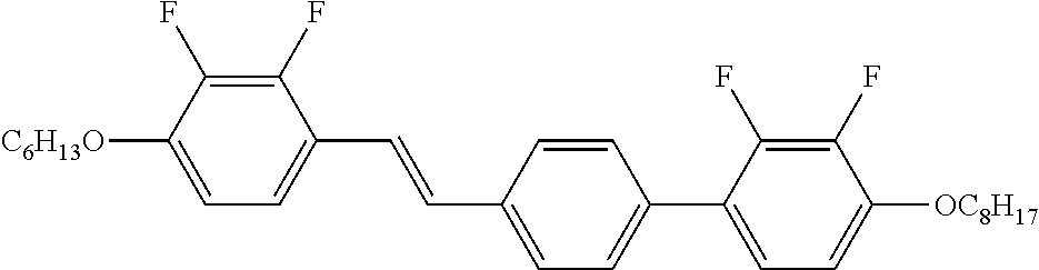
C1(F)=C(F)C([C6H13O])=CC=C1C=CC1=CC=C(C2=CC=C([OC8H17])C(F)=C2F)C=C1
